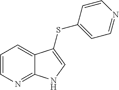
C1=CN=C2C(=C1)C(SC1=CC=NC=C1)=CN2
